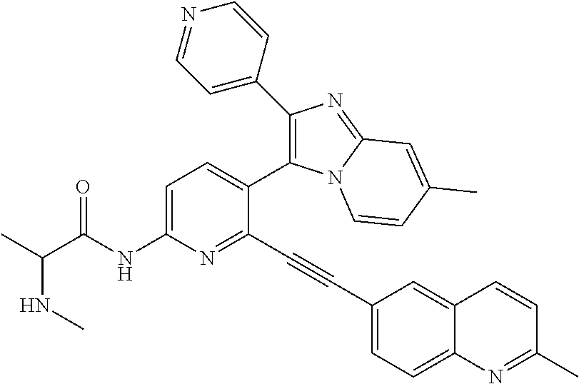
C1=C(NC(C(C)NC)=O)N=C(C#CC2=CC=C3C(=C2)C=CC(C)=N3)C(C2=C(C3=CC=NC=C3)N=C3N2C=CC(C)=C3)=C1
